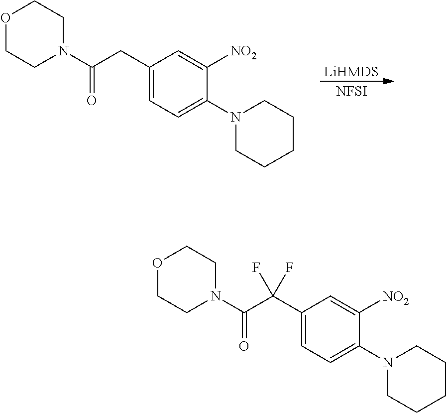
C1(CC(N2CCOCC2)=O)=CC=C(N2CCCCC2)C([NO2])=C1.[LiHMDS].[NFSI].C1(C(C(N2CCOCC2)=O)(F)F)=CC=C(N2CCCCC2)C([NO2])=C1
